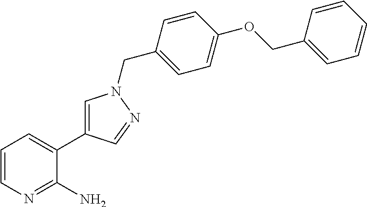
C1=CN=C(N)C(C2=CN(CC3=CC=C(OCC4=CC=CC=C4)C=C3)N=C2)=C1
